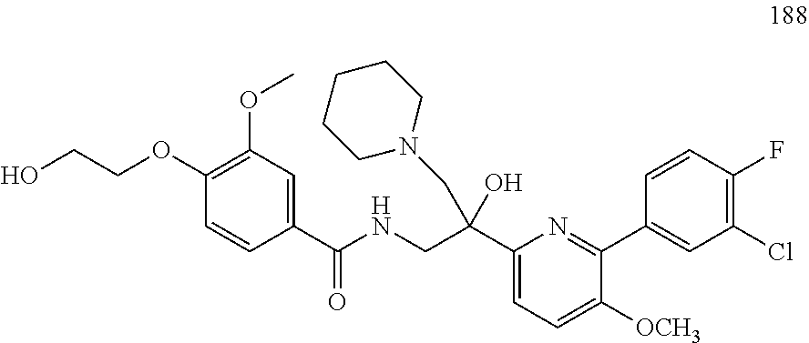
C1(OC)=C(OCCO)C=CC(C(NCC(C2=CC=C([OCH3])C(C3=CC(Cl)=C(F)C=C3)=N2)(O)CN2CCCCC2)=O)=C1
